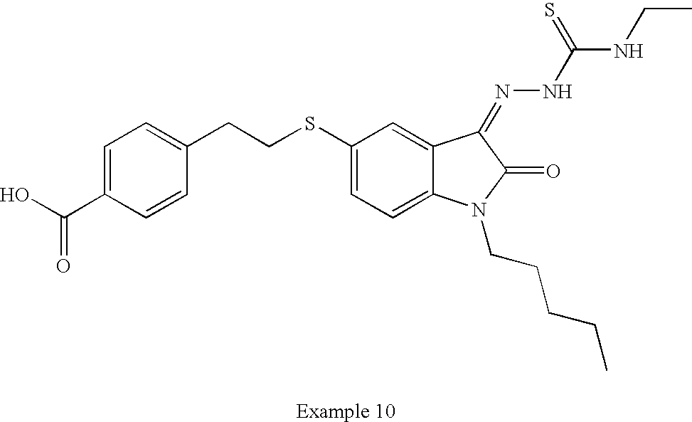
C1=C(C(O)=O)C=CC(CCSC2=CC=C3C(=C2)C(=NNC(NCC)=S)C(=O)N3CCCCC)=C1
